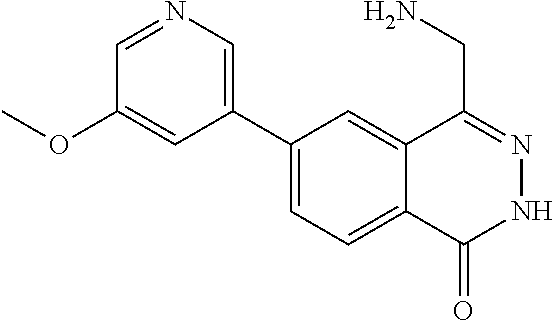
C1(C2=CN=CC(OC)=C2)=CC=C2C(=C1)C(CN)=NNC2=O
